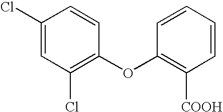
[COOH]C1=C(OC2=C(Cl)C=C(Cl)C=C2)C=CC=C1
